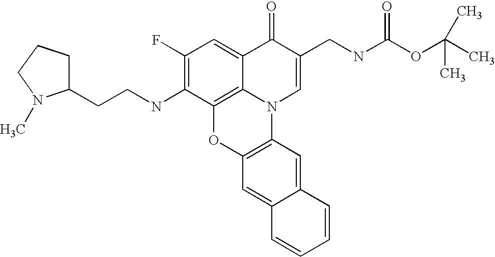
C1(F)=C(NCCC2CCCN2C)C2=C3C(=C1)C(=O)C(CNC(OC(C)(C)C)=O)=CN3C1=C(O2)C=C2C(=C1)C=CC=C2
